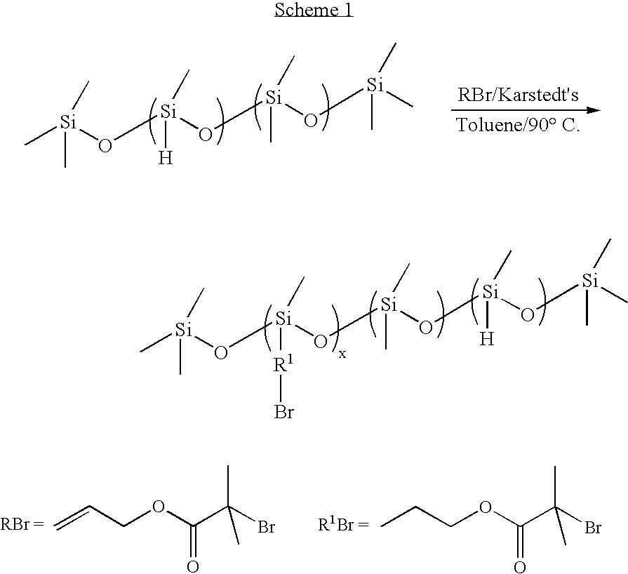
C[Si](O[Si](O[Si](O[Si](C)(C)C)(C)C)([H])C)(C)C.C[Si](O[Si](O[Si](O[Si](O[Si](C)(C)C)([H])C)(C)C)([R1]Br)C)(C)C.C=CCOC(C(Br)(C)C)=O.CCCOC(C(Br)(C)C)=O
